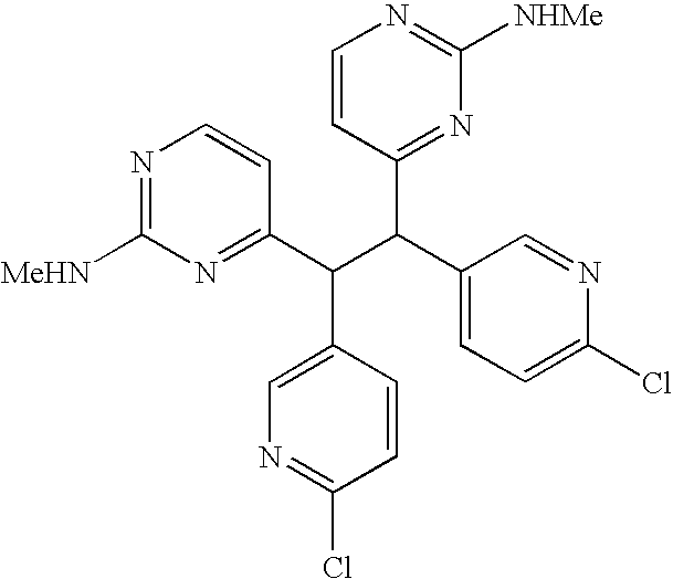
N1=C([MeHN])N=C(C(C(C2=CC=C(Cl)N=C2)C2=NC([NHMe])=NC=C2)C2=CN=C(Cl)C=C2)C=C1
